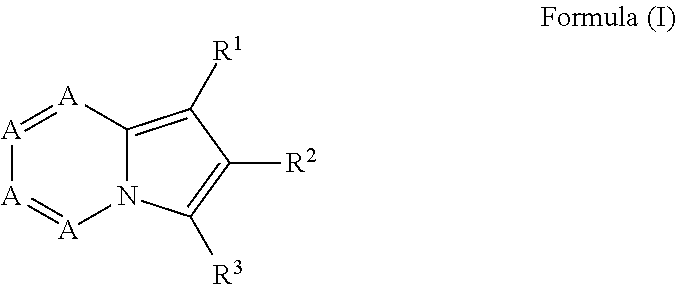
[A]1=[A]C2=C([R1])C([R2])=C([R3])N2[A]=[A]1
